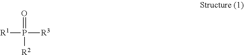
O=P([R1])([R2])[R3]
